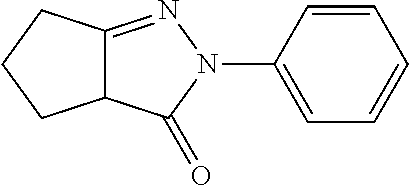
C12C(=NN(C3=CC=CC=C3)C1=O)CCC2
